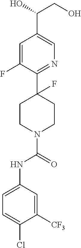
C1=C(F)C(C2(F)CCN(C(=O)NC3=CC=C(Cl)C([CF3])=C3)CC2)=NC=C1C(O)CO
